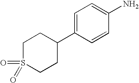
C1S(=O)(=O)CCC(C2=CC=C(N)C=C2)C1
